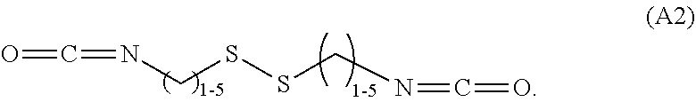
O=C=NCSSCN=C=O
